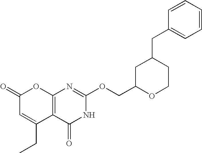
C12=C(C(=O)NC(OCC3OCCC(CC4=CC=CC=C4)C3)=N1)C(CC)=CC(=O)O2
